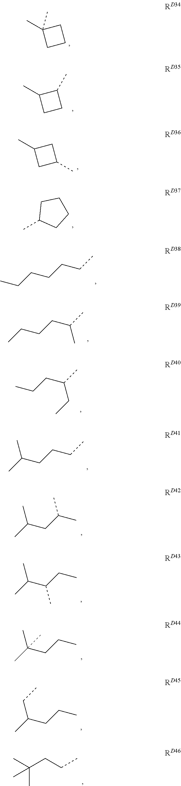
CC1(C)CCC1.CC1CCC1C.CC1CC(C)C1.CC1CCCC1.CCCCCCC.CCCCC(C)C.CCCC(C)CC.CC(CCCC)C.CC(CC(C)C)C.CC(C(CC)C)C.CC(CCC)(C)C.CC(CCC)CC.CC(CCC)(C)C
